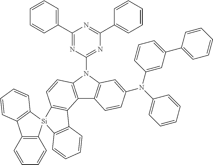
C1(C2=CC=CC=C2)=NC(N2C3=C(C4=C2C=CC2=C4C4=C(C=CC=C4)[Si]24C2=C(C5=C4C=CC=C5)C=CC=C2)C=CC(N(C2=CC=CC=C2)C2=CC(C4=CC=CC=C4)=CC=C2)=C3)=NC(C2=CC=CC=C2)=N1
